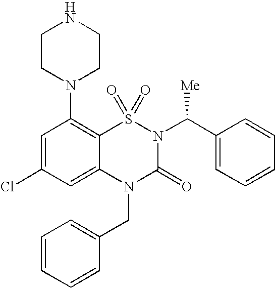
C1=C(Cl)C=C2C(=C1N1CCNCC1)S(=O)(=O)N(C(C1=CC=CC=C1)[Me])C(=O)N2CC1=CC=CC=C1
